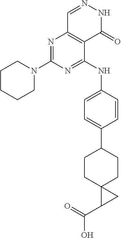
N1=C(NC2=CC=C(C3CCC4(CC3)C(C(O)=O)C4)C=C2)C2=C(N=C1N1CCCCC1)C=NNC2=O
